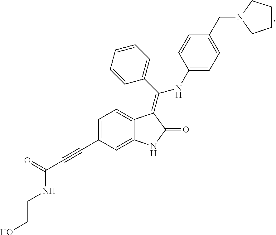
C1=C(C#CC(NCCO)=O)C=C2C(=C1)C(=C(C1=CC=CC=C1)NC1=CC=C(CN3CCCC3)C=C1)C(=O)N2
